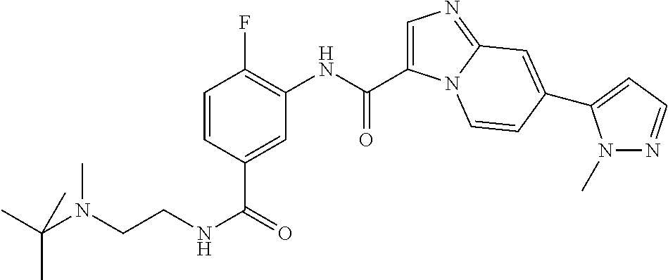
C1=C(C(NC2=C(F)C=CC(C(NCCN(C(C)(C)C)C)=O)=C2)=O)N2C(=N1)C=C(C1=CC=NN1C)C=C2
